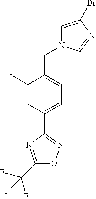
C1(F)=CC(C2=NOC(C(F)(F)F)=N2)=CC=C1CN1C=C(Br)N=C1
